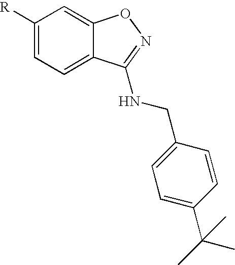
C1([R])=CC=C2C(=C1)ON=C2NCC1=CC=C(C(C)(C)C)C=C1
